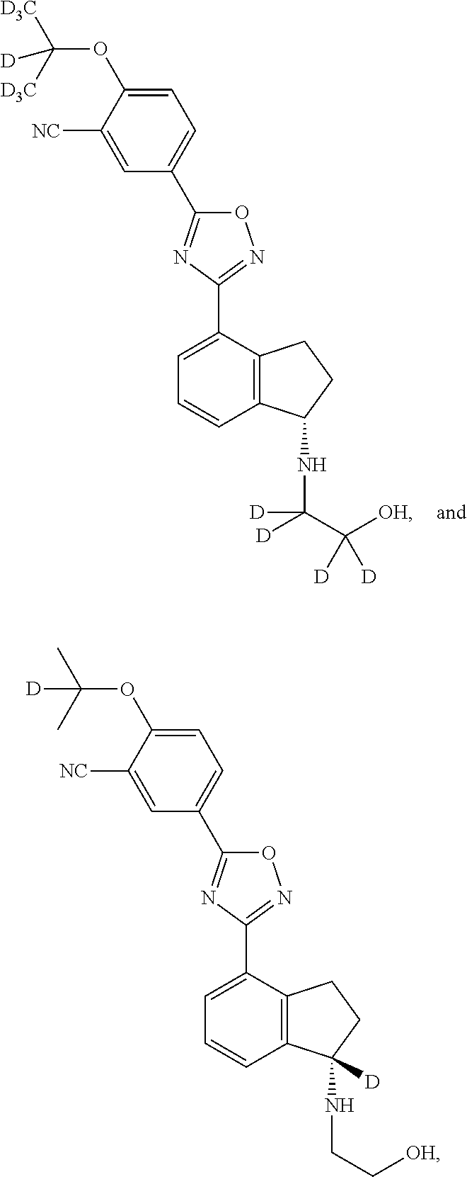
C1([NC])=CC(C2=NC(C3=CC=CC4=C3CCC4NC(C([OH])([D])[D])([D])[D])=NO2)=CC=C1OC([D3C])([D3C])[D].C1([NC])=CC(C2=NC(C3=CC=CC4=C3CCC4(NCC[OH])[D])=NO2)=CC=C1OC(C)(C)[D]
